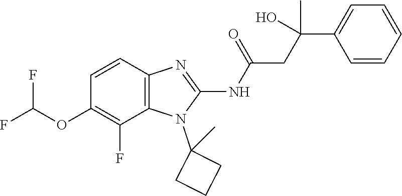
C1=CC2=C(C(F)=C1OC(F)F)N(C1(C)CCC1)C(NC(=O)CC(C1=CC=CC=C1)(O)C)=N2
